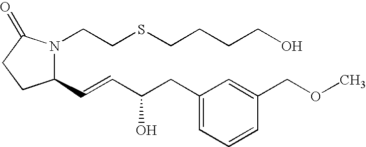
C1(C=CC(CC2=CC=CC(COC)=C2)O)N(CCSCCCCO)C(=O)CC1
